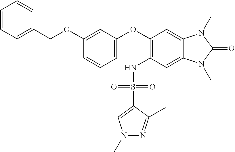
C1=CC=C(COC2=CC(OC3=C(NS(C4=CN(C)N=C4C)(=O)=O)C=C4C(=C3)N(C)C(=O)N4C)=CC=C2)C=C1
